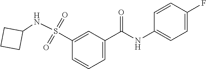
C1=C(C(NC2=CC=C(F)C=C2)=O)C=C(S(=O)(=O)NC2CCC2)C=C1
